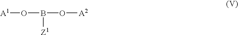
[A1]OB([Z1])O[A2]
